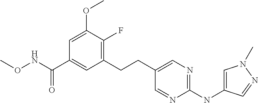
C1(CCC2=CN=C(NC3=CN(C)N=C3)N=C2)=C(F)C(OC)=CC(C(NOC)=O)=C1
